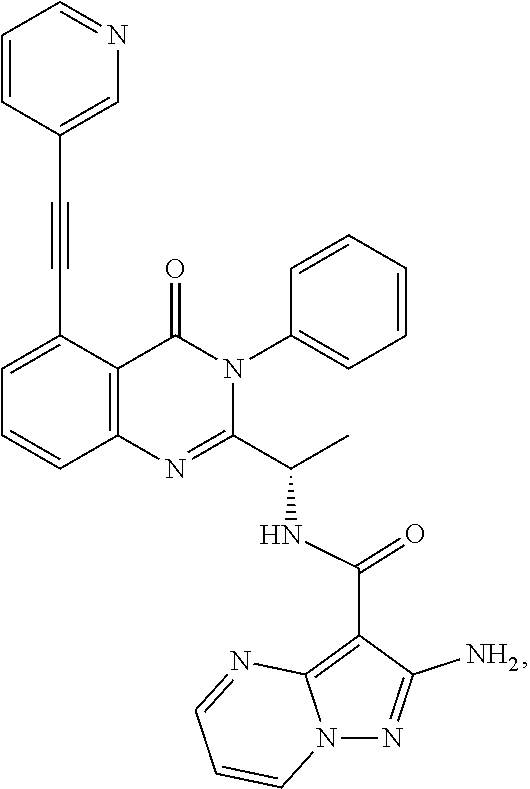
C1=C(C#CC2=CN=CC=C2)C2=C(C=C1)N=C(C(C)NC(C1=C3N(N=C1N)C=CC=N3)=O)N(C1=CC=CC=C1)C2=O
